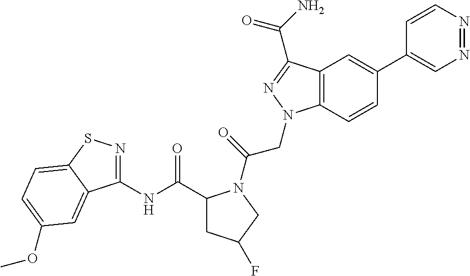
C1(NC(C2CC(F)CN2C(=O)CN2C3=C(C(C(N)=O)=N2)C=C(C2=CN=NC=C2)C=C3)=O)=NSC2=CC=C(OC)C=C12
